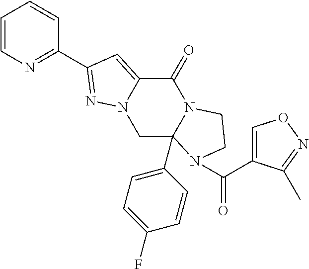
C1=CN=C(C2=NN3C(=C2)C(=O)N2C(C4=CC=C(F)C=C4)(C3)N(C(C3=CON=C3C)=O)CC2)C=C1
